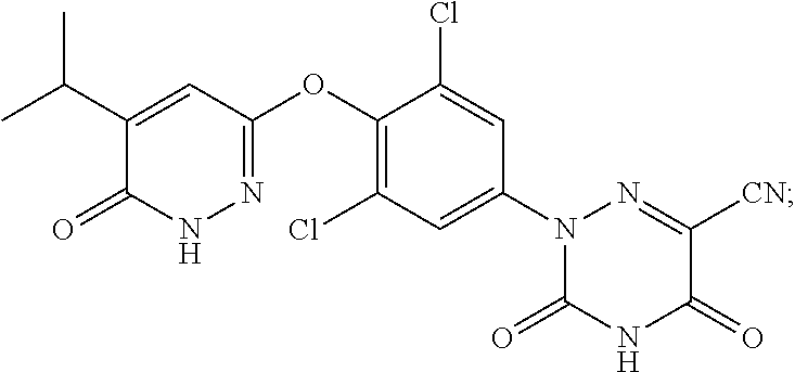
C1(C(C)C)=CC(OC2=C(Cl)C=C(N3C(=O)NC(=O)C([CN])=N3)C=C2Cl)=NNC1=O
